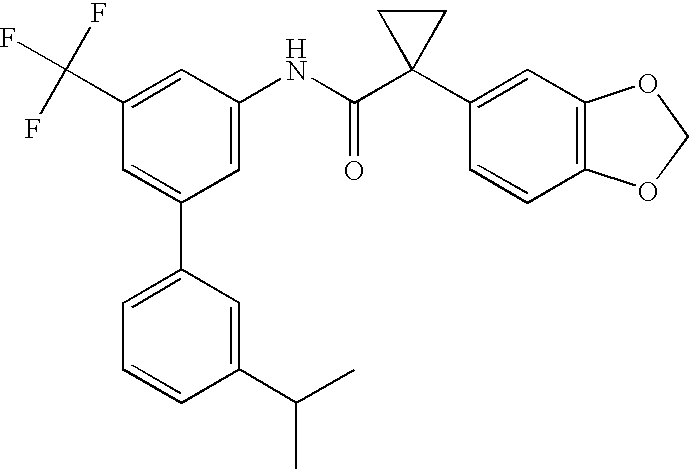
C1(C2=CC(C(F)(F)F)=CC(NC(C3(C4=CC5=C(C=C4)OCO5)CC3)=O)=C2)=CC=CC(C(C)C)=C1
